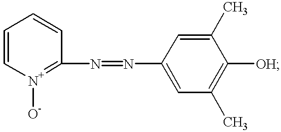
C1=C[N+]([O-])=C(N=NC2=CC(C)=C([OH])C(C)=C2)C=C1
